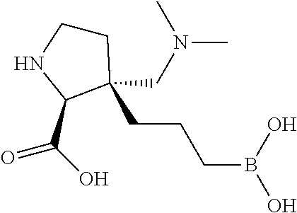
C1CNC(C(O)=O)C1(CN(C)C)CCCB(O)O
